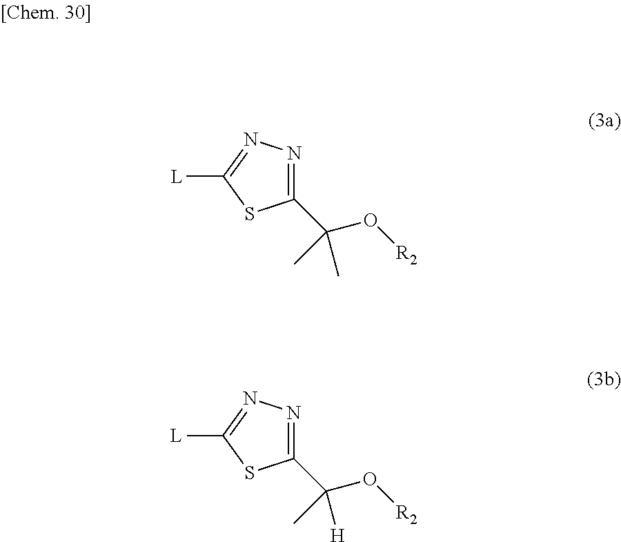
[L]C1=NN=C(C(O[R2])(C)C)S1.[L]C1=NN=C(C(O[R2])([H])C)S1
